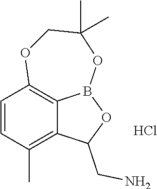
O1CC(C)(C)OB2OC(CN)C3=C(C)C=CC1=C32.Cl
